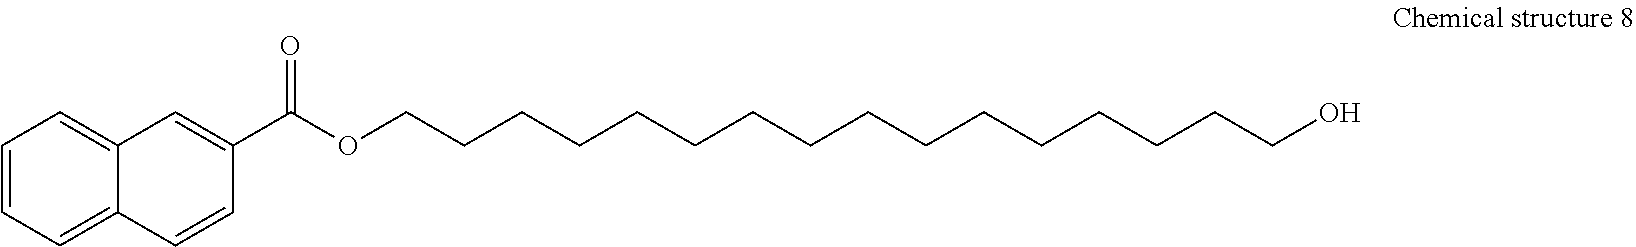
C1=CC=C2C(=C1)C=C(C(OCCCCCCCCCCCCCCCCO)=O)C=C2
